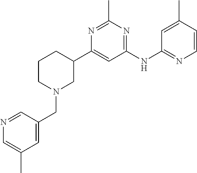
C1(NC2=NC=CC(C)=C2)=NC(C)=NC(C2CCCN(CC3=CC(C)=CN=C3)C2)=C1
